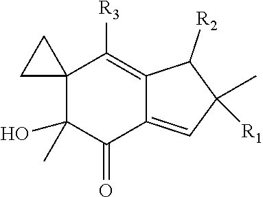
C12(C(O)(C)C(=O)C3=CC([R1])(C)C([R2])C3=C1[R3])CC2
